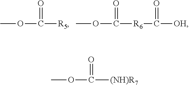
O(C([R5])=O)C.O(C([R6]C([OH])=O)=O)C.O(C([(NH)R7])=O)C
